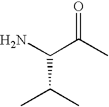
C(C(C)C)(N)C(C)=O
